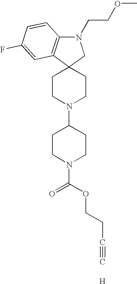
C1CN(C2CCN(C(OCCC#C)=O)CC2)CCC12CN(CCOC)C1=C2C=C(F)C=C1.[H]
